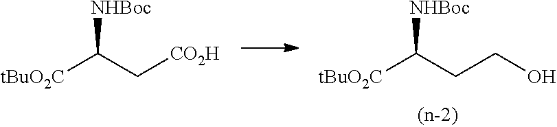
[tBuO2C]C(CCO)[NHBoc].[tBuO2C]C(C[CO2H])[NHBoc]
